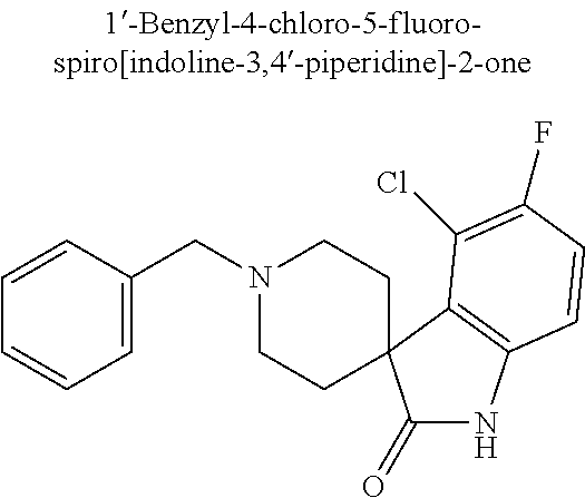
N1(CC2=CC=CC=C2)CCC2(CC1)C(=O)NC1=C2C(Cl)=C(F)C=C1
